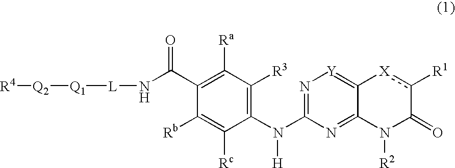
C1(C(N[L][Q1][Q2][R4])=O)=C([Ra])C([R3])=C(N(C2=N[Y]=C3C(=N2)N([R2])C(=O)c([R1])[X]3)[H])C([Rc])=C1[Rb]
